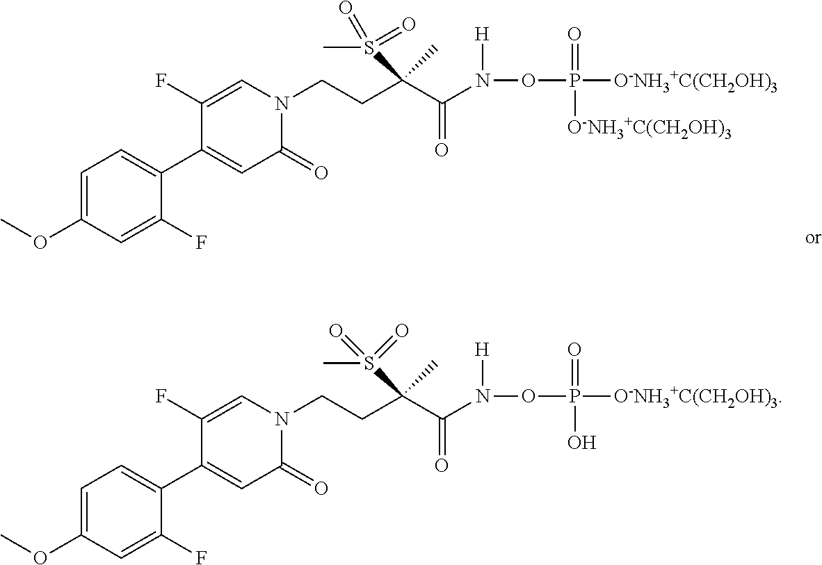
C1=C(OC)C=C(F)C(C2=CC(=O)N(CCC(C(=O)N([H])OP(=O)([O-NH3+C(CH2OH)3])[O-NH3+C(CH2OH)3])(C)S(C)(=O)=O)C=C2F)=C1.C1=C(OC)C=C(F)C(C2=CC(=O)N(CCC(C(=O)N([H])OP(=O)(O)[O-NH3+C(CH2OH)3])(C)S(C)(=O)=O)C=C2F)=C1
